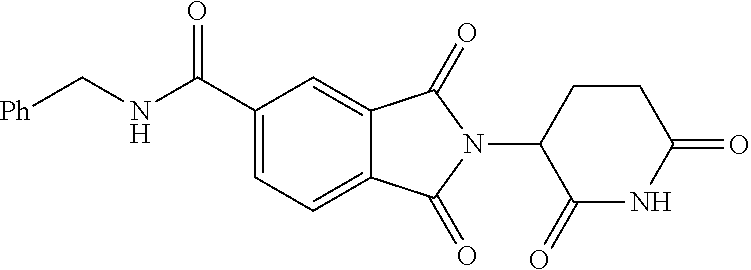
C1(C(NC[Ph])=O)=CC=C2C(=C1)C(=O)N(C1C(=O)NC(=O)CC1)C2=O
